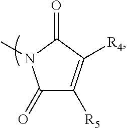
C1(=O)C([R5])=C([R4])C(=O)N1C
